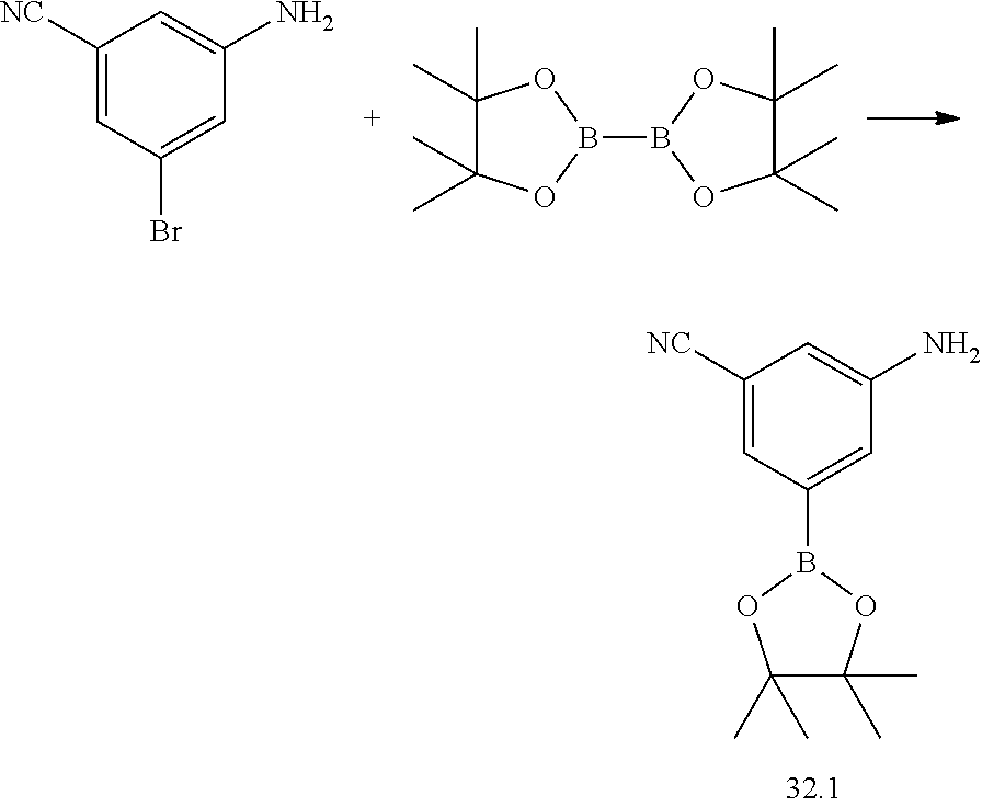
C1([NC])=CC(Br)=CC(N)=C1.C1(C)(C)C(C)(C)OB(B2OC(C)(C)C(C)(C)O2)O1.C1([NC])=CC(B2OC(C)(C)C(C)(C)O2)=CC(N)=C1
